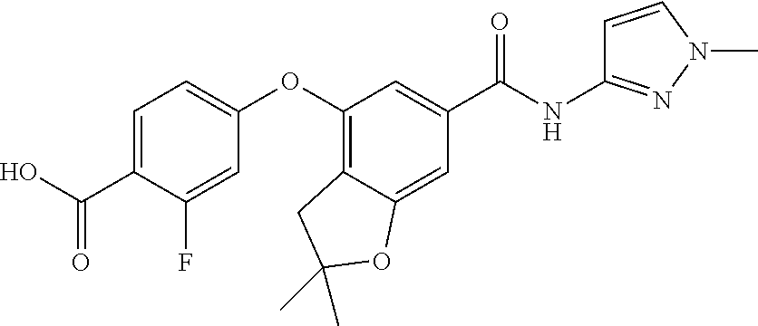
C1=C(C(O)=O)C(F)=CC(OC2=C3C(=CC(C(NC4=NN(C)C=C4)=O)=C2)OC(C)(C)C3)=C1
